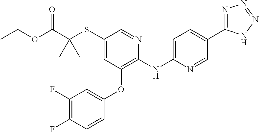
C1(SC(C(OCC)=O)(C)C)=CC(OC2=CC(F)=C(F)C=C2)=C(NC2=CC=C(C3=NN=NN3)C=N2)N=C1
